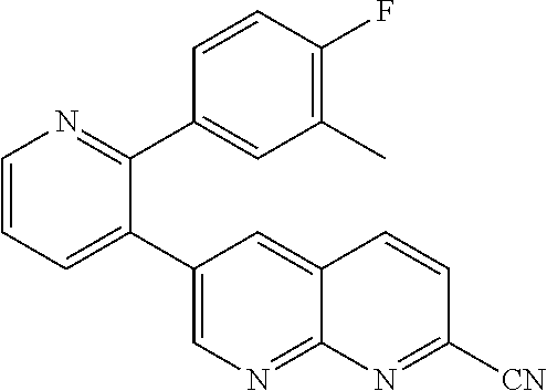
C1=CN=C(C2=CC(C)=C(F)C=C2)C(C2=CN=C3C(=C2)C=CC([CN])=N3)=C1
